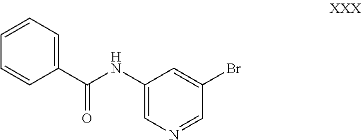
C1=CC=C(C(NC2=CN=CC(Br)=C2)=O)C=C1
